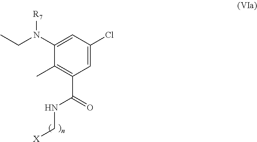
C1(N(CC)[R7])=CC(Cl)=CC(C(NC[X])=O)=C1C
